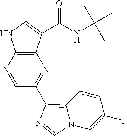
C1(C2=C3N(C=C(F)C=C3)C=N2)=NC2=C(N=C1)NC=C2C(NC(C)(C)C)=O
